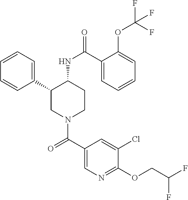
C1=CC=C(C2CN(C(C3=CN=C(OCC(F)F)C(Cl)=C3)=O)CCC2NC(=O)C2=CC=CC=C2OC(F)(F)F)C=C1
